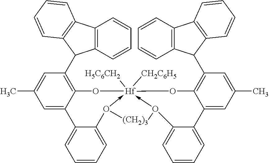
C12=C(C3=C(C1C1=C4C(=CC(C)=C1)C1=CC=CC=C1O1->[Hf]5([H5C6CH2])([CH2C6H5])(-O(C6=CC=CC=C6C6=CC(C)=CC(C7C8=C(C9=C7C=CC=C9)C=CC=C8)=C6O5)[(CH2)3]1)O4)C=CC=C3)C=CC=C2
